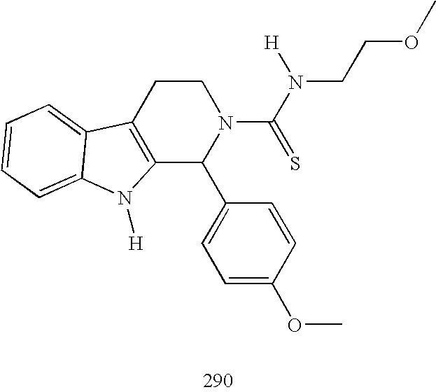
C12=C(CCN(C(N([H])CCOC)=S)C1C1=CC=C(OC)C=C1)C1=CC=CC=C1N2[H]
